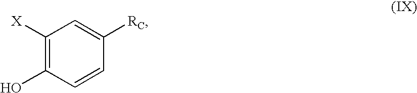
C1([X])=C(O)C=CC([RC])=C1
